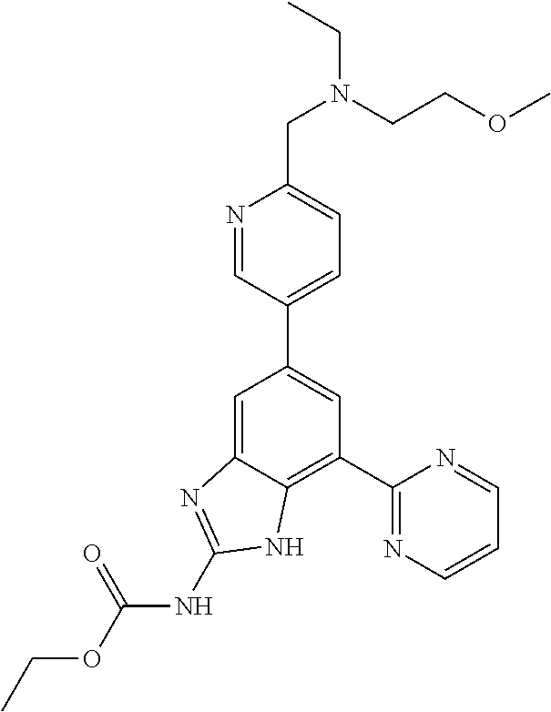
C1=C2C(=C(C3=NC=CC=N3)C=C1C1=CC=C(CN(CC)CCOC)N=C1)NC(NC(OCC)=O)=N2
